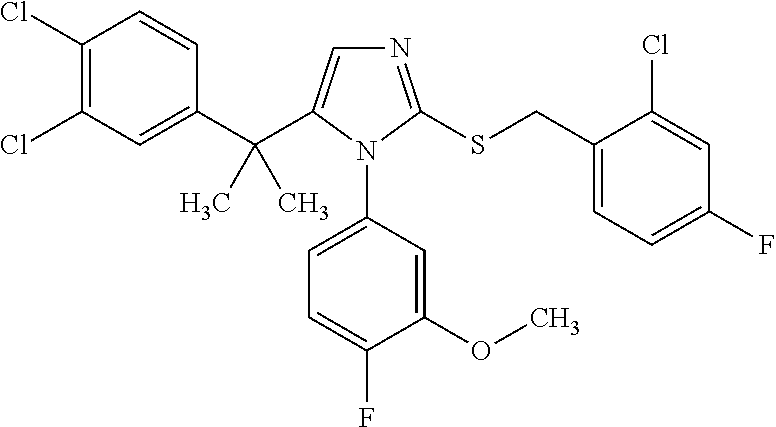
C1(C(C2=CN=C(SCC3=CC=C(F)C=C3Cl)N2C2=CC=C(F)C(OC)=C2)(C)C)=CC(Cl)=C(Cl)C=C1
